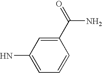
C1=CC=C(N)C=C1C(=O)N
